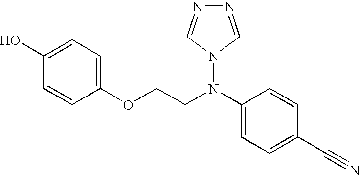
C1(O)=CC=C(OCCN(C2=CC=C(C#N)C=C2)N2C=NN=C2)C=C1
